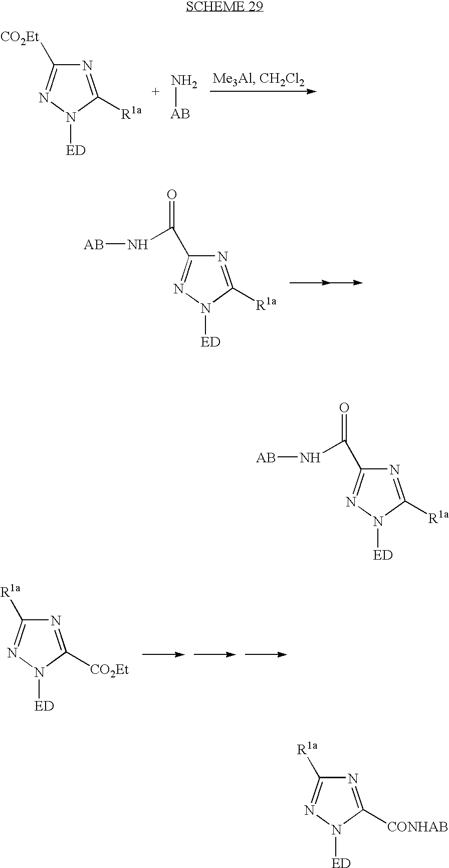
[ED]N1N=C([CO2Et])N=C1[R1a].N[AB].[ED]N1N=C(C(N[AB])=O)N=C1[R1a].[ED]N1N=C([R1a])N=C1[CO2Et].[ED]N1N=C(C(N[AB])=O)N=C1[R1a].[ED]N1N=C([R1a])N=C1[CONHAB]
